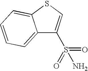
C12=CC=CC=C1SC=C2S(=O)(=O)N
